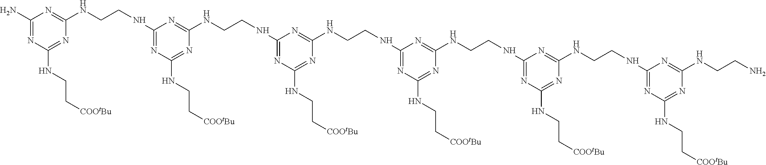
C1(N)=NC(NCC[COOtBu])=NC(NCCNC2=NC(NCC[COOtBu])=NC(NCCNC3=NC(NCC[COOtBu])=NC(NCCNC4=NC(NCC[COOtBu])=NC(NCCNC5=NC(NCC[COOtBu])=NC(NCCNC6=NC(NCC[COOtBu])=NC(NCCN)=N6)=N5)=N4)=N3)=N2)=N1
